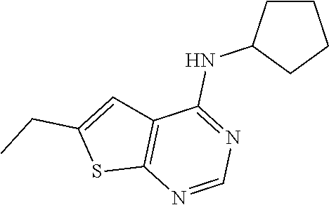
C1CCCC1NC1=NC=NC2=C1C=C(CC)S2
